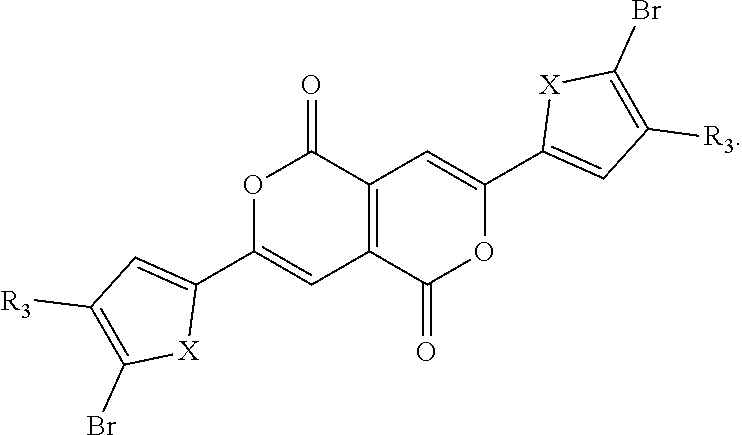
O1C(C2=CC([R3])=C(Br)[X]2)=CC2=C(C1=O)C=C(C1=CC([R3])=C(Br)[X]1)OC2=O
